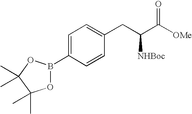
C1=C(B2OC(C)(C)C(C)(C)O2)C=CC(CC(C([OMe])=O)[NHBoc])=C1
